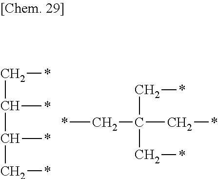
C(C(*)C(*)C*)*.*CC(C*)(C*)C*
